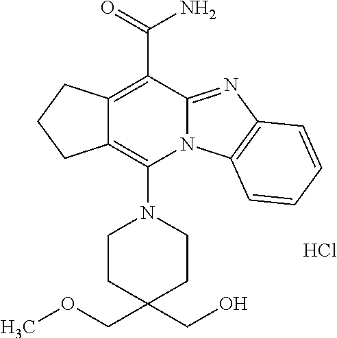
Cl.C12=C(C(=O)N)C3=NC4=C(N3C(N3CCC(COC)(CO)CC3)=C1CCC2)C=CC=C4
